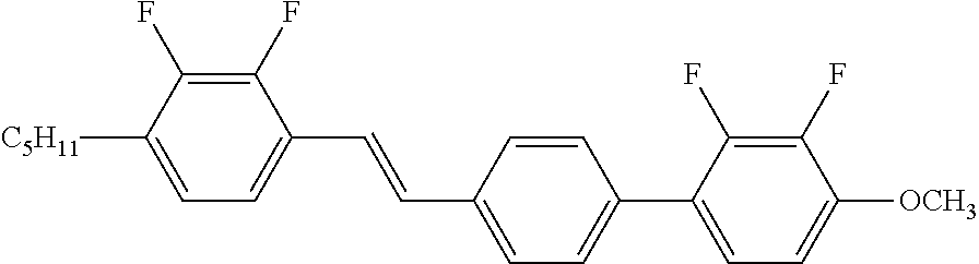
C1(F)=C(F)C([C5H11])=CC=C1C=CC1=CC=C(C2=CC=C([OCH3])C(F)=C2F)C=C1
